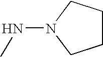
C1CCN(NC)C1
